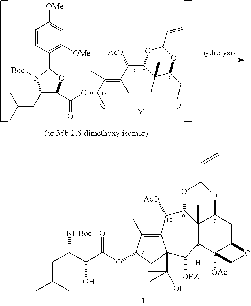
C12(C)C3([H])C4([OAc])C(CC1OC(C=C)OC2C([AcO])C1=C(C)C(OC(C(C(CC(C)C)[NHBoc])O)=O)CC1(C(C)(C)O)C3[OBZ])OC4.C1(C(OC(C)C(=C(C(C2C(C)(C)C(CC)OC(C=C)O2)[AcO])C)C)=O)C(CC(C)C)N([Boc])C(C2=C([OMe])C=C([OMe])C=C2)O1
